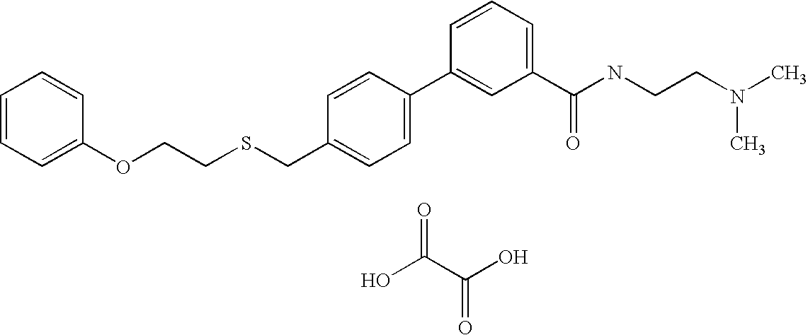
C1=CC=C(OCCSCC2=CC=C(C3=CC(C(NCCN(C)C)=O)=CC=C3)C=C2)C=C1.OC(C(O)=O)=O
